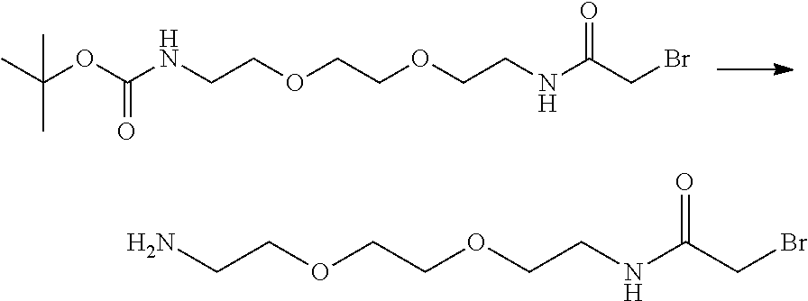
NCCOCCOCCNC(=O)CBr.CC(OC(NCCOCCOCCNC(=O)CBr)=O)(C)C
